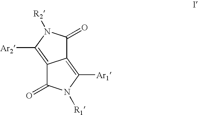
C12=C([Ar2])N([R2])C(=O)C1=C([Ar1])N([R1])C2=O
